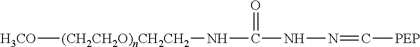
[H3CO][(CH2CH2O)nCH2CH2]NC(NN=C[PEP])=O
